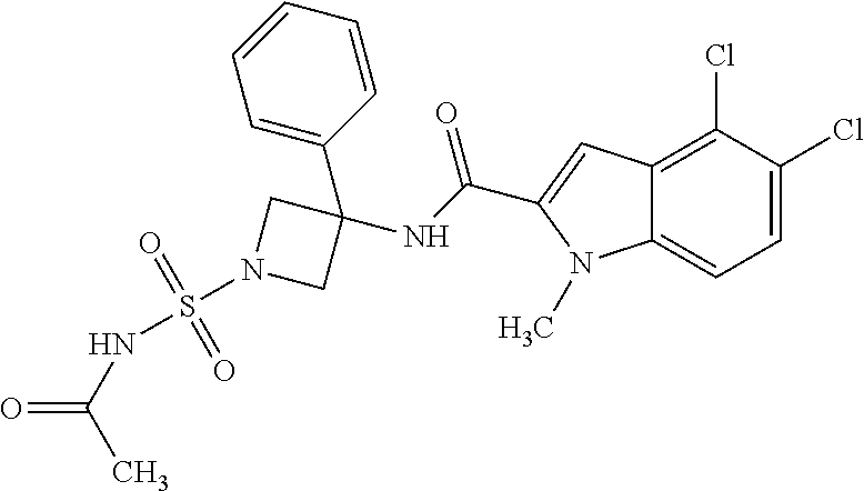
O=C(NS(N1CC(C2=CC=CC=C2)(NC(=O)C2=CC3=C(Cl)C(Cl)=CC=C3N2C)C1)(=O)=O)C
